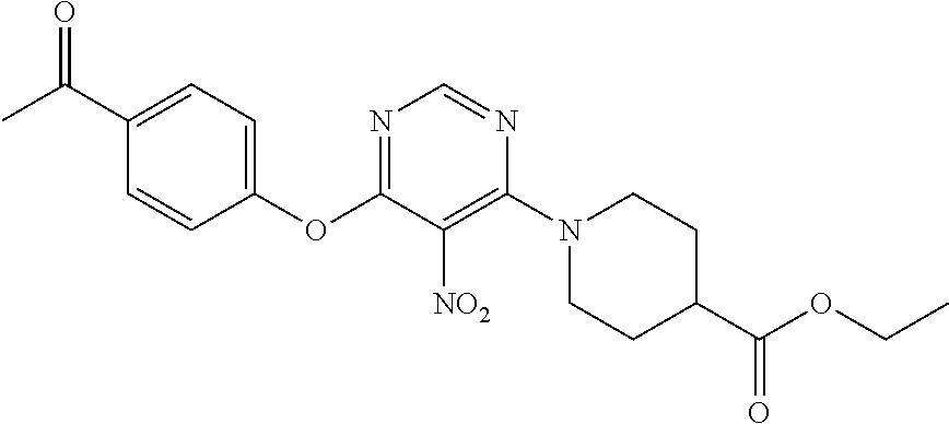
C1(OC2=NC=NC(N3CCC(C(OCC)=O)CC3)=C2[NO2])=CC=C(C(C)=O)C=C1
